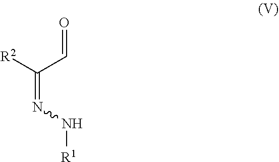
[R2]C(C=O)=NN[R1]
